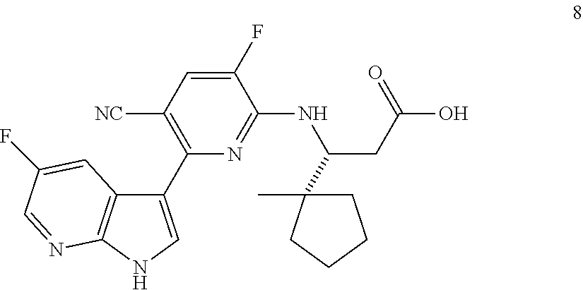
C1(C2=C([NC])C=C(F)C(NC(C3(C)CCCC3)CC(O)=O)=N2)=CNC2=C1C=C(F)C=N2
